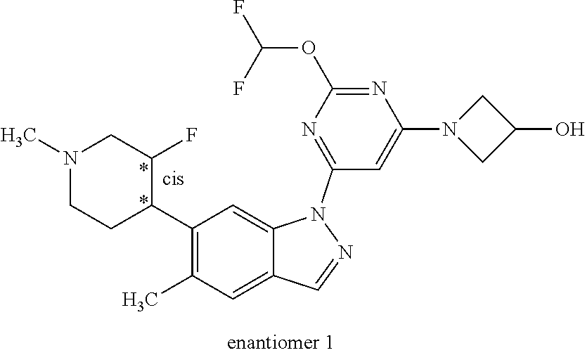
C1(C2C(F)CN(C)CC2)=C(C)C=C2C(=C1)N(C1=NC(OC(F)F)=NC(N3CC(O)C3)=C1)N=C2
